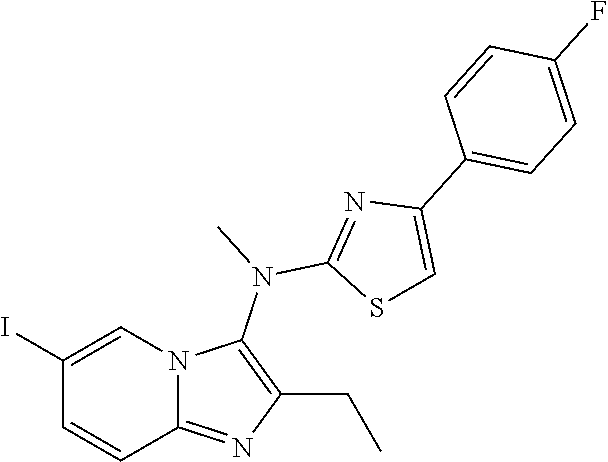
IC1=CN2C(=NC(CC)=C2N(C)C2=NC(C3=CC=C(F)C=C3)=CS2)C=C1
